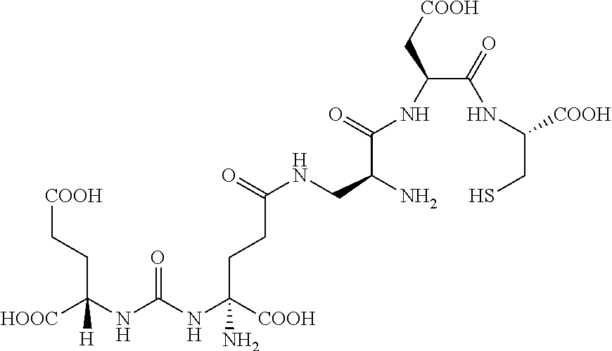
[HOOC]C(CC[COOH])(NC(=O)NC([COOH])(N)CCC(=O)NCC(N)C(NC(C[COOH])C(=O)NC([COOH])CS)=O)[H]
